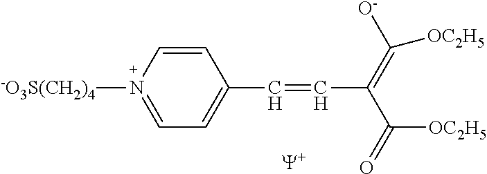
[Y].C1=CC(C=CC(=C([O-])[OC2H5])C(=O)[OC2H5])=CC=N1[-O3S(CH2)4]
